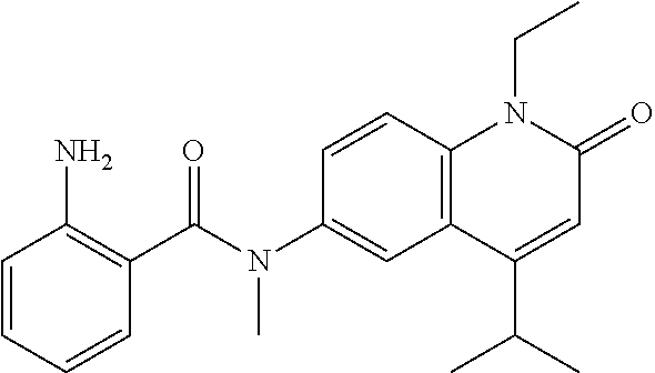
N(C1=CC2=C(C=C1)N(CC)C(=O)C=C2C(C)C)(C(C1=C(N)C=CC=C1)=O)C
